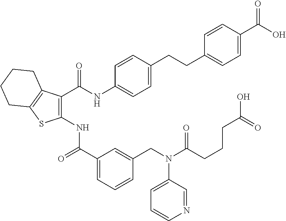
C1(NC(C2=CC=CC(CN(C(CCCC(O)=O)=O)C3=CC=CN=C3)=C2)=O)=C(C(NC2=CC=C(CCC3=CC=C(C(O)=O)C=C3)C=C2)=O)C2=C(S1)CCCC2
